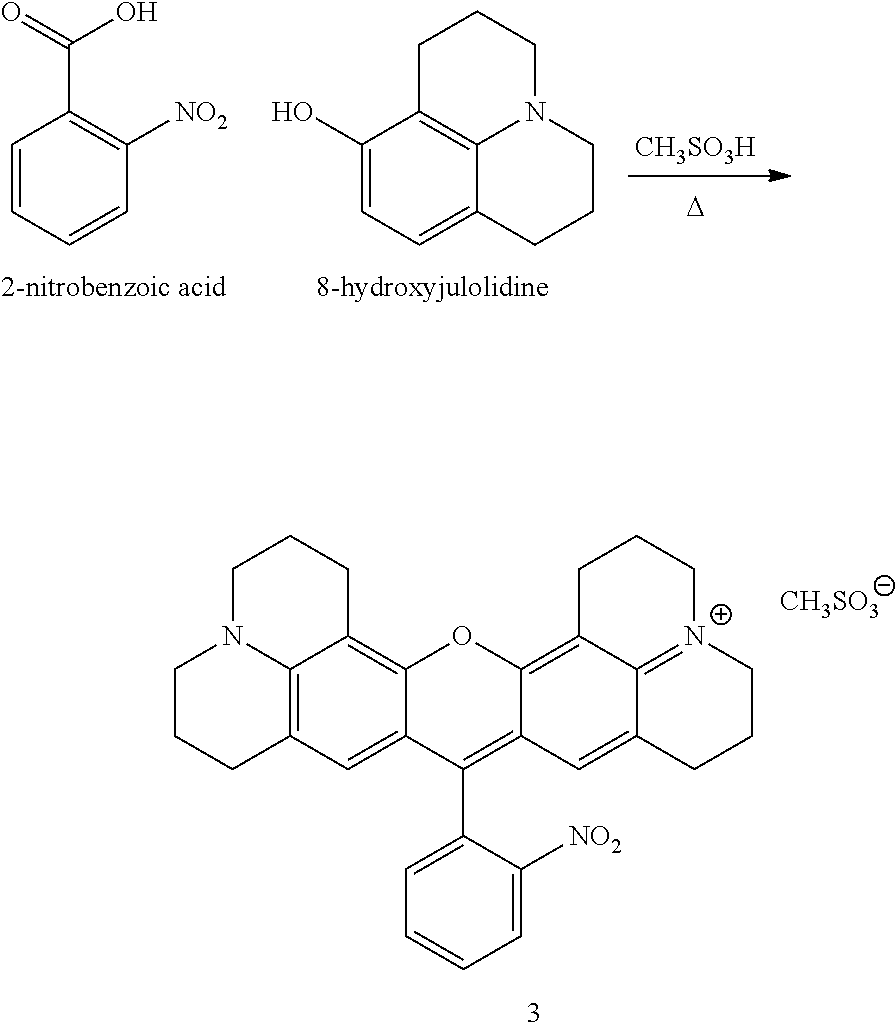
C1=CC=CC([NO2])=C1C(=O)O.C1(O)=CC=C2C3=C1CCCN3CCC2.[D].[CH3SO3H].C1CCC2=C3N1CCCC3=C1C(=C2)C(C2=CC=CC=C2[NO2])=C2C(=C3C4=[N+](CCCC4=C2)CCC3)O1.[CH3SO3]
